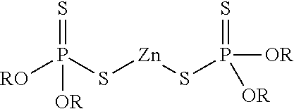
[RO]P(S[Zn]SP([OR])(=S)[OR])(=S)[OR]
